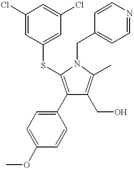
C1(C2=CC=C(OC)C=C2)=C(SC2=CC(Cl)=CC(Cl)=C2)N(CC2=CC=NC=C2)C(C)=C1CO
